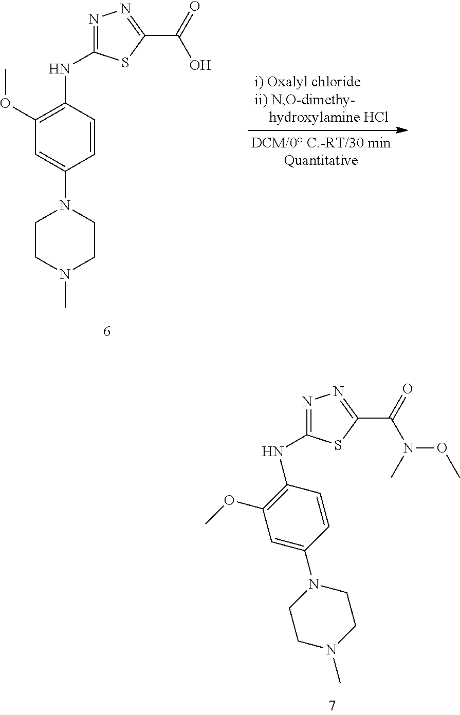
N1=C(NC2=C(OC)C=C(N3CCN(C)CC3)C=C2)SC(C(=O)O)=N1.N1=C(NC2=C(OC)C=C(N3CCN(C)CC3)C=C2)SC(C(=O)N(C)OC)=N1
